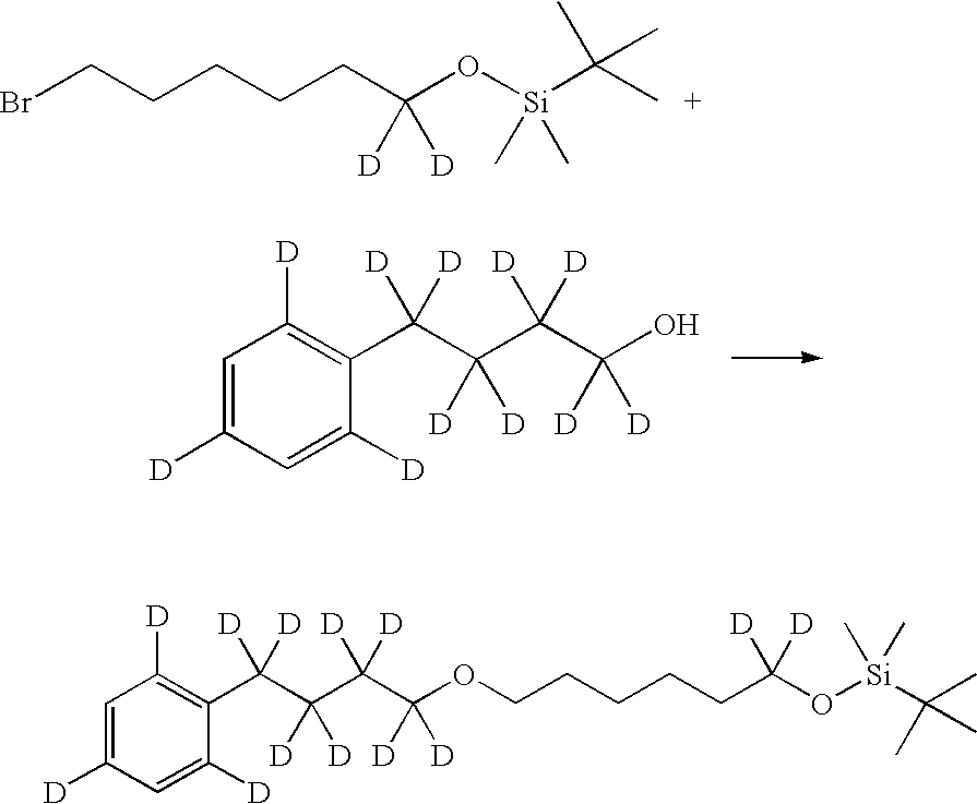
BrCCCCCC(O[Si](C(C)(C)C)(C)C)([D])[D].C1=C([D])C=C([D])C(C(C(C(C(O)([D])[D])([D])[D])([D])[D])([D])[D])=C1[D].C1=C([D])C=C([D])C(C(C(C(C(OCCCCCC([D])([D])O[Si](C(C)(C)C)(C)C)([D])[D])([D])[D])([D])[D])([D])[D])=C1[D]
